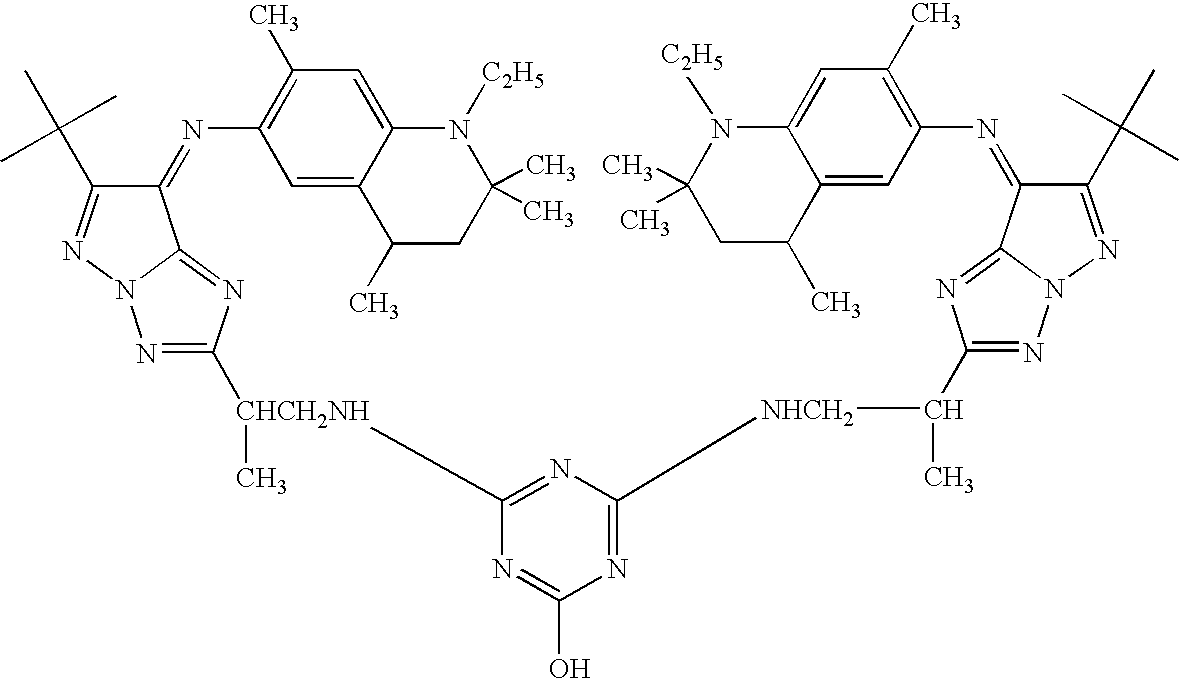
C1(=NC2=C(C)C=C3C(=C2)C(C)CC(C)(C)N3[C2H5])C(C(C)(C)C)=NN2C1=NC([CHCH2NH](C)C1=NC([NHCH2]C(C3=NN4N=C(C(C)(C)C)C(=NC5=C(C)C=C6C(=C5)C(C)CC(C)(C)N6[C2H5])C4=N3)C)=NC(O)=N1)=N2
